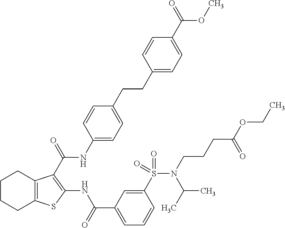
C1(CCC2=CC=C(NC(=O)C3=C(NC(C4=CC=CC(S(N(CCCC(=O)OCC)C(C)C)(=O)=O)=C4)=O)SC4=C3CCCC4)C=C2)=CC=C(C(=O)OC)C=C1
